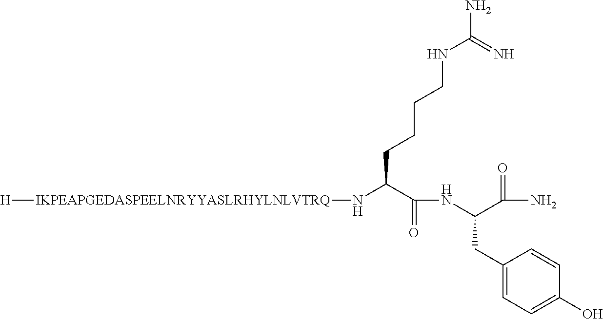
[H][IKPEAPGEDASPEELNRYYASLRHYLNLVTRQ]NC(C(NC(CC1=CC=C(O)C=C1)C(=O)N)=O)CCCCNC(N)=N
